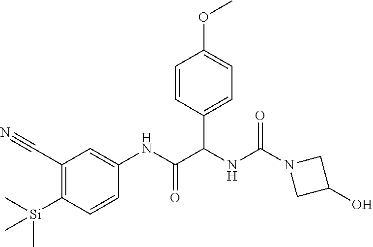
C1(C#N)=C([Si](C)(C)C)C=CC(NC(=O)C(NC(N2CC(O)C2)=O)C2=CC=C(OC)C=C2)=C1
